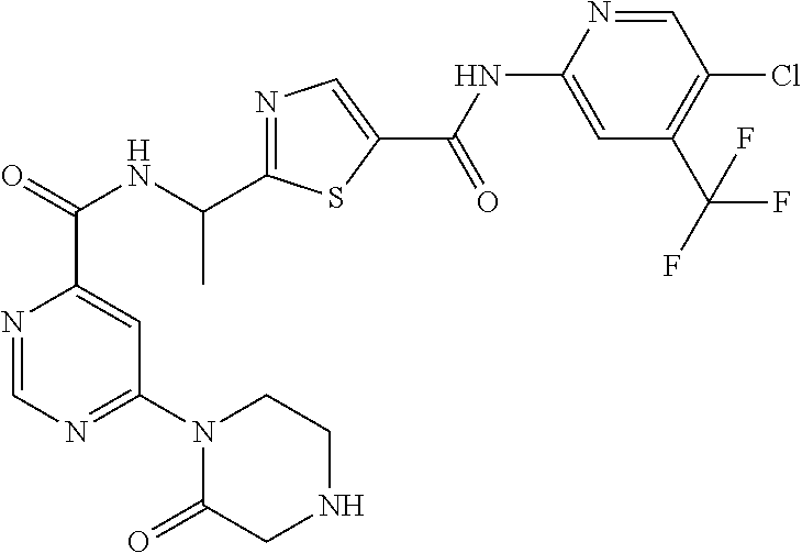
N1=CN=C(N2C(=O)CNCC2)C=C1C(NC(C1=NC=C(C(=O)NC2=CC(C(F)(F)F)=C(Cl)C=N2)S1)C)=O
